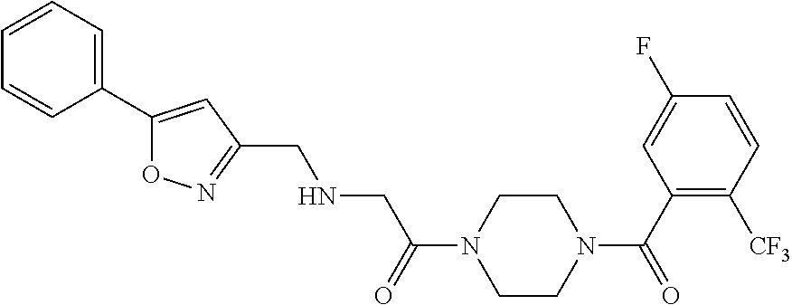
C1CN(C(=O)C2=C([CF3])C=CC(F)=C2)CCN1C(=O)CNCC1=NOC(C2=CC=CC=C2)=C1
